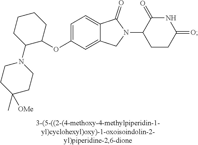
C1=C(OC2CCCCC2N2CCC(C)([OMe])CC2)C=C2C(=C1)C(=O)N(C1CCC(=O)NC1=O)C2
